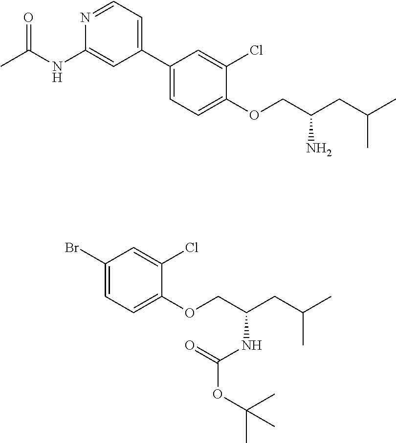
N1=CC=C(C2=CC=C(OCC(CC(C)C)N)C(Cl)=C2)C=C1NC(C)=O.BrC1=CC=C(OCC(CC(C)C)NC(OC(C)(C)C)=O)C(Cl)=C1
